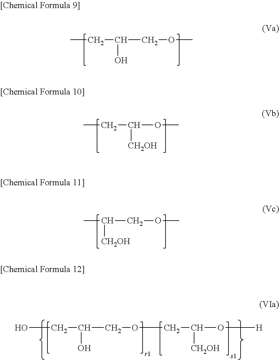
CCC(COC)O.CCC(OC)[CH2OH].CC(COC)[CH2OH].C(O)C(COCC(O[H])[CH2OH])O
